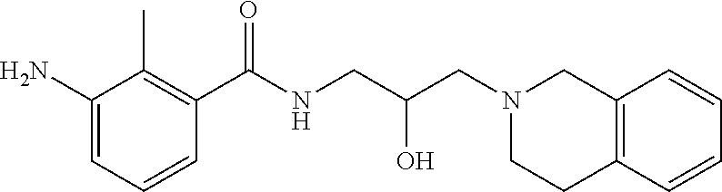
C1(N)=CC=CC(C(NCC(CN2CCC3=C(C2)C=CC=C3)O)=O)=C1C
